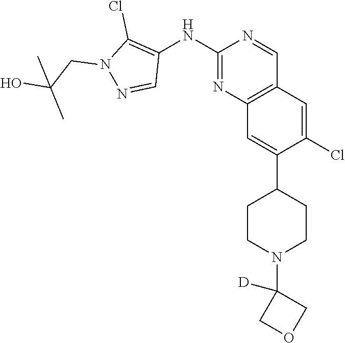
C12=C(C=C(Cl)C(C3CCN(C4([D])COC4)CC3)=C1)C=NC(NC1=C(Cl)N(CC(O)(C)C)N=C1)=N2
